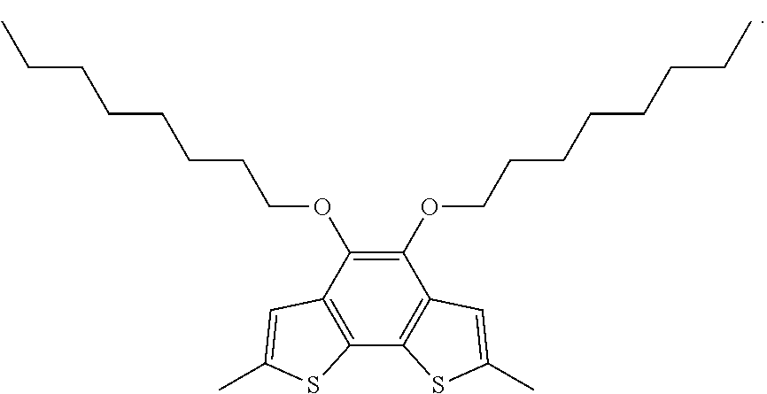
C1(OCCCCCCCC)=C(OCCCCCCCC)C2=C(C3=C1C=C(C)S3)SC(C)=C2
